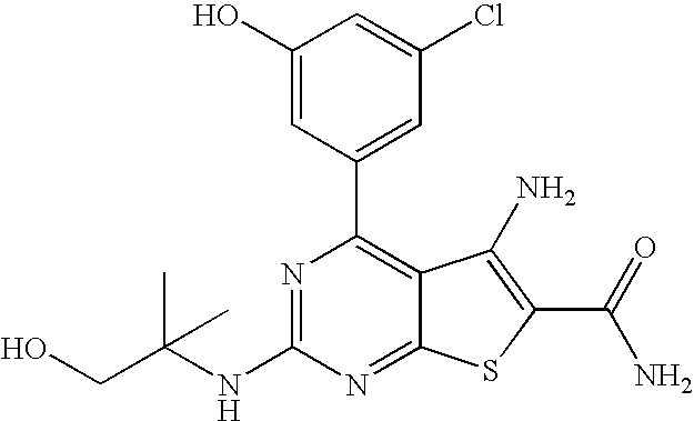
C1(O)=CC(C2=C3C(=NC(NC(CO)(C)C)=N2)SC(C(N)=O)=C3N)=CC(Cl)=C1
